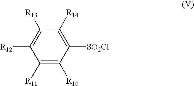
C1([R11])=C([R10])C([SO2Cl])=C([R14])C([R13])=C1[R12]
